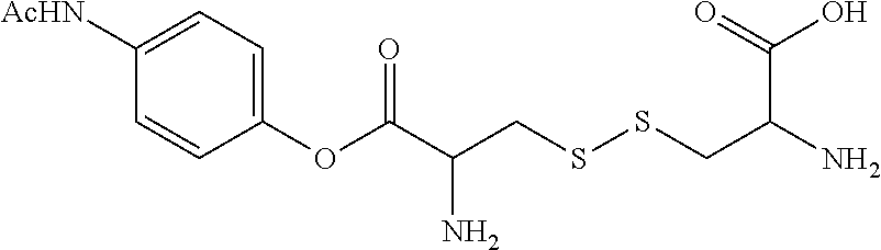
C1(OC(C(CSSCC(N)C(=O)O)N)=O)=CC=C([AcHN])C=C1
